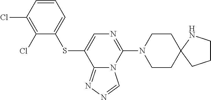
N1(C2=NC=C(SC3=CC=CC(Cl)=C3Cl)C3=NN=CN23)CCC2(CC1)CCCN2
